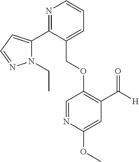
C(OC1=C(C([H])=O)C=C(OC)N=C1)C1=CC=CN=C1C1=CC=NN1CC
